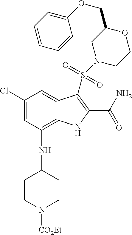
C1(Cl)=CC(NC2CCN([CO2Et])CC2)=C2C(=C1)C(S(N1CCOC(COC3=CC=CC=C3)C1)(=O)=O)=C(C(N)=O)N2
